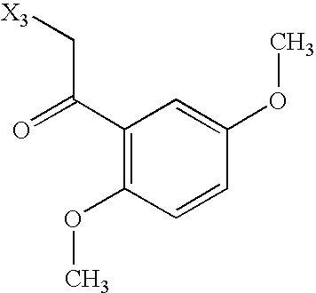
C(C[X3])(C1=C(OC)C=CC(OC)=C1)=O
